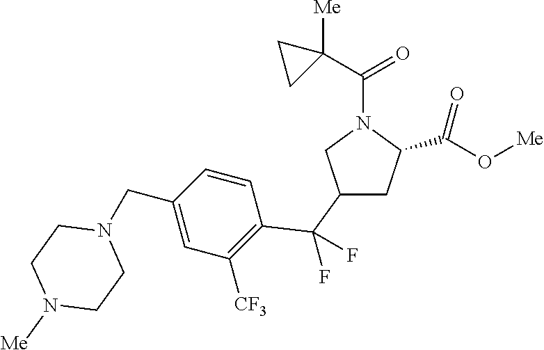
C1(C(F)(F)C2=C([CF3])C=C(CN3CCN([Me])CC3)C=C2)CC(C(O[Me])=O)N(C(C2([Me])CC2)=O)C1
